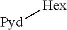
[Pyd][Hex]
